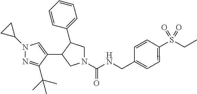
N1(C(NCC2=CC=C(S(CC)(=O)=O)C=C2)=O)CC(C2=CC=CC=C2)C(C2=CN(C3CC3)N=C2C(C)(C)C)C1
